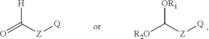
[OR1]C([Z][Q])[R2O].[H]C([Z][Q])=O
